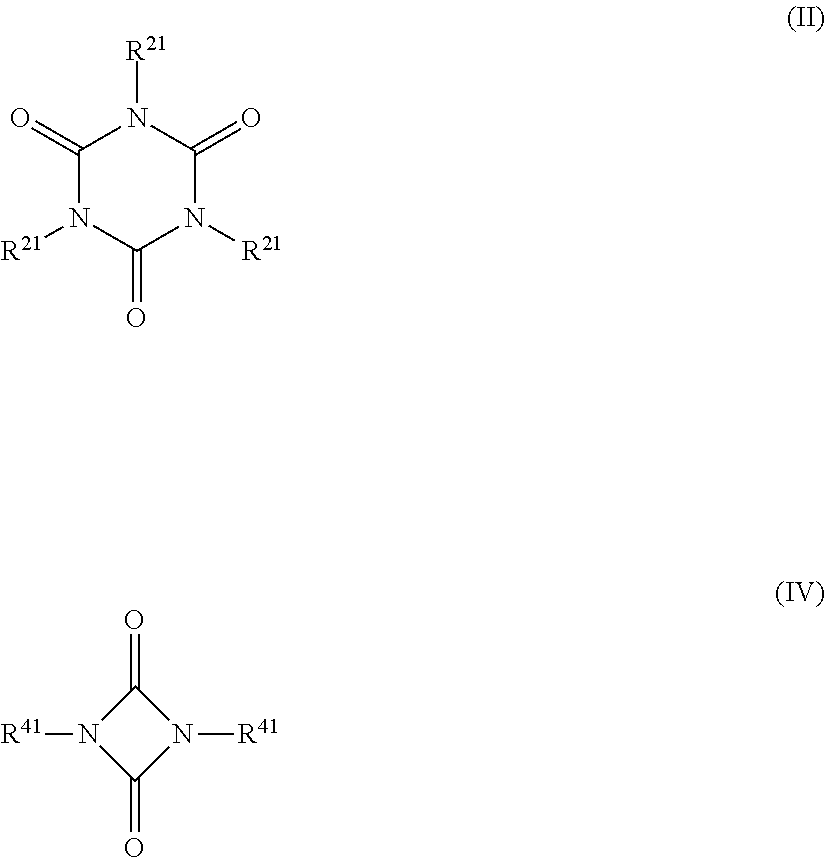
C1(=O)N([R21])C(=O)N([R21])C(=O)N1[R21].O=C1N([R41])C(=O)N1[R41]
